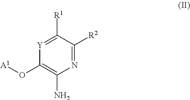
[Y]1=C([R1])C([R2])=NC(N)=C1O[A1]
